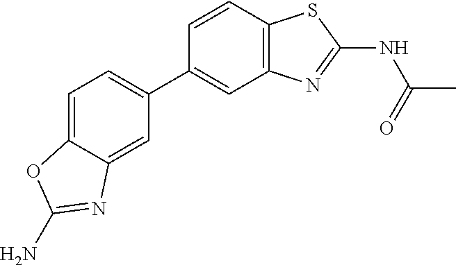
C1=C2C(=CC(C3=CC4=C(C=C3)SC(NC(C)=O)=N4)=C1)N=C(N)O2
